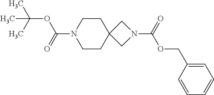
C12(CCN(C(=O)OC(C)(C)C)CC1)CN(C(OCC1=CC=CC=C1)=O)C2
